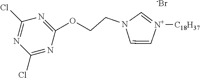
C1=C[N+]([C18H37])=CN1CCOC1=NC(Cl)=NC(Cl)=N1.[-Br]
